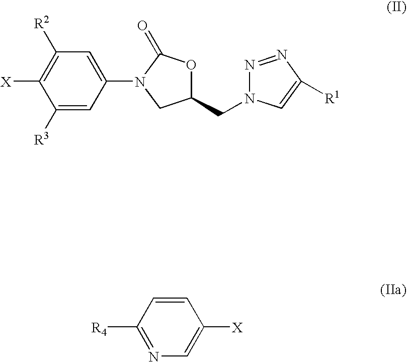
[X]C1=C([R2])C=C(N2C(=O)OC(CN3N=NC([R1])=C3)C2)C=C1[R3].C1=CC([R4])=NC=C1[X]
